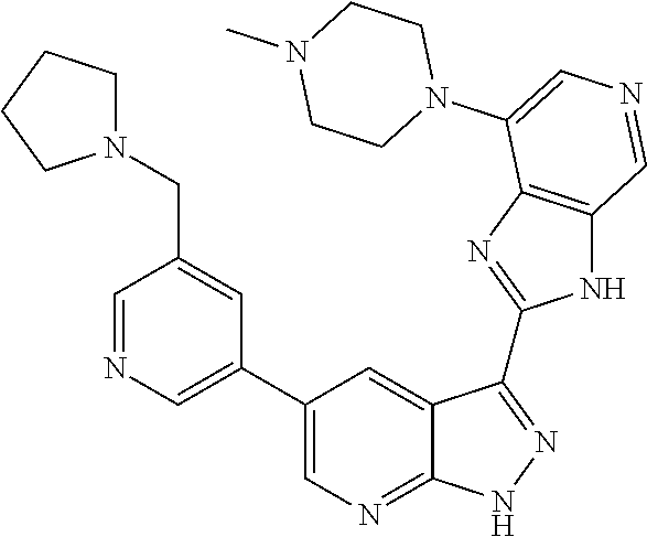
C1=NC=C(C2=CN=C3C(=C2)C(C2=NC4=C(N2)C=NC=C4N2CCN(C)CC2)=NN3)C=C1CN1CCCC1
